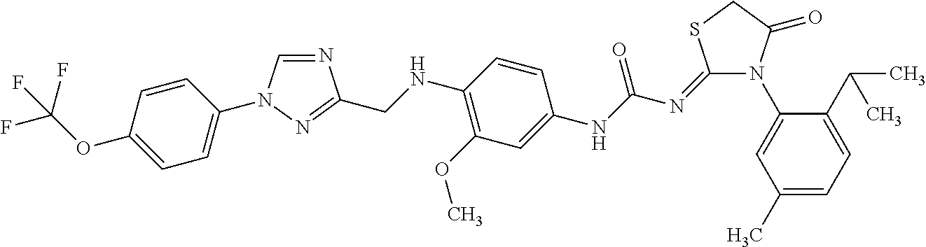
N1(C2=CC(C)=CC=C2C(C)C)C(=O)CSC1=NC(NC1=CC(OC)=C(NCC2=NN(C3=CC=C(OC(F)(F)F)C=C3)C=N2)C=C1)=O
